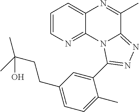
C1=CN=C2C(=C1)N=C(C)C1=NN=C(C3=CC(CCC(O)(C)C)=CC=C3C)N21
